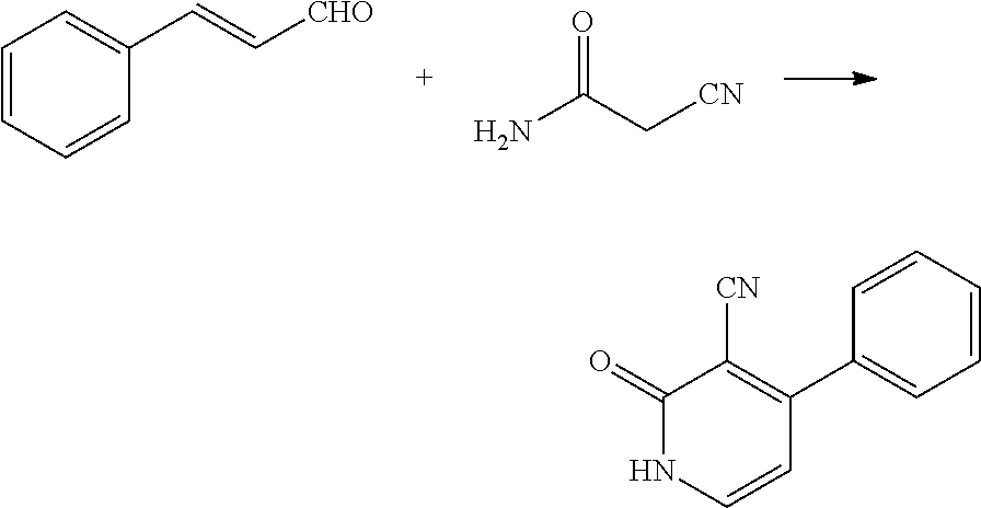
C1=CC=CC(C=C[CHO])=C1.NC(C[CN])=O.C1(=O)NC=CC(C2=CC=CC=C2)=C1[CN]
